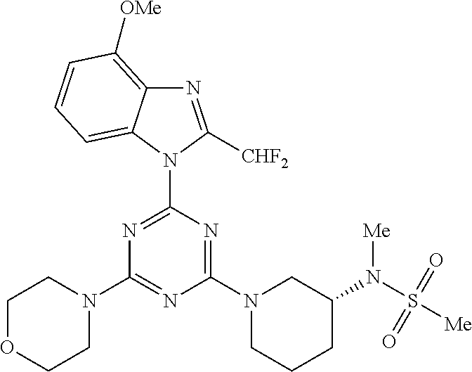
N1=C([CHF2])N(C2=NC(N3CCOCC3)=NC(N3CCCC(N(S([Me])(=O)=O)[Me])C3)=N2)C2=CC=CC([OMe])=C12
